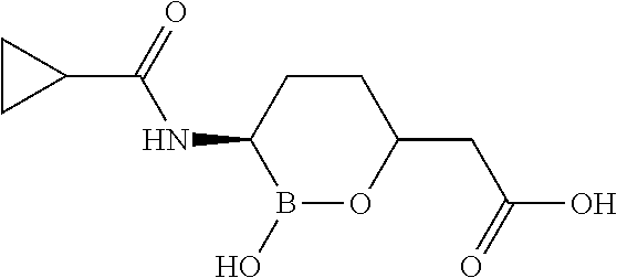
B1(O)OC(CC(O)=O)CCC1NC(C1CC1)=O
